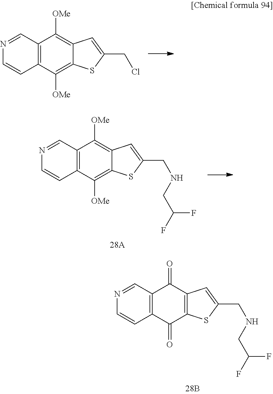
C12=C(C([OMe])=C3C(=C1[OMe])C=C(CCl)S3)C=CN=C2.C12=C(C([OMe])=C3C(=C1[OMe])C=C(CNCC(F)F)S3)C=CN=C2.C12=C(C(=O)C3=C(C1=O)C=C(CNCC(F)F)S3)C=CN=C2
